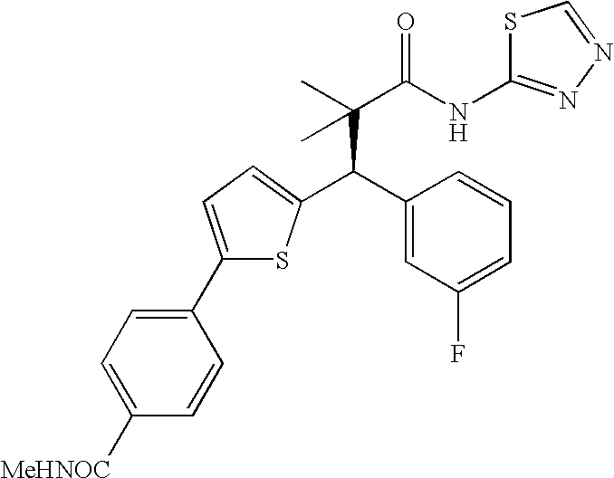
C(C(C)(C(NC1=NN=CS1)=O)C)(C1=CC(F)=CC=C1)C1=CC=C(C2=CC=C([MeHNOC])C=C2)S1
